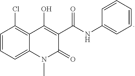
C1=CC=CC=C1NC(C1=C(O)C2=C(Cl)C=CC=C2N(C)C1=O)=O
